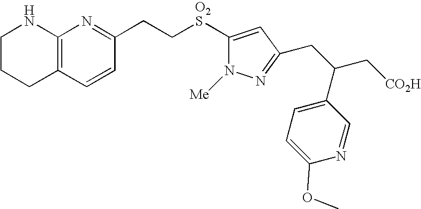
C1CCC2=C(N1)N=C(CC[O2S]C1=CC(CC(C[CO2H])C3=CC=C(OC)N=C3)=NN1[Me])C=C2
